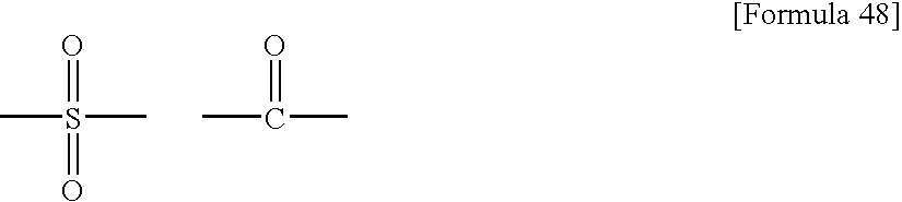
CS(C)(=O)=O.CC(C)=O
